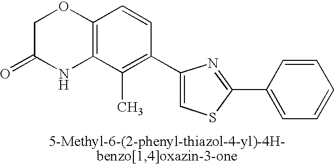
C1C(=O)NC2=C(O1)C=CC(C1=CSC(C3=CC=CC=C3)=N1)=C2C
